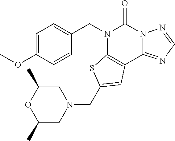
C1=C(OC)C=CC(CN2C3=C(C4=NC=NN4C2=O)C=C(CN2CC(C)OC(C)C2)S3)=C1
